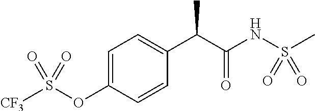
C1=CC(OS([CF3])(=O)=O)=CC=C1C(C(NS(C)(=O)=O)=O)C
